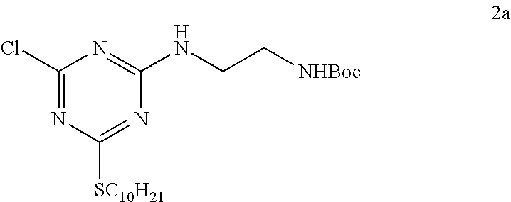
C1(Cl)=NC([SC10H21])=NC(NCC[NHBoc])=N1
